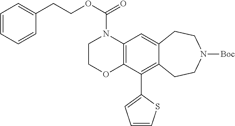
C12=C(C=C3C(=C1C1=CC=CS1)CCN([Boc])CC3)N(C(=O)OCCC1=CC=CC=C1)CCO2
